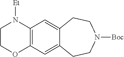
C12=C(C=C3C(=C1)CCN([Boc])CC3)N([Et])CCO2
